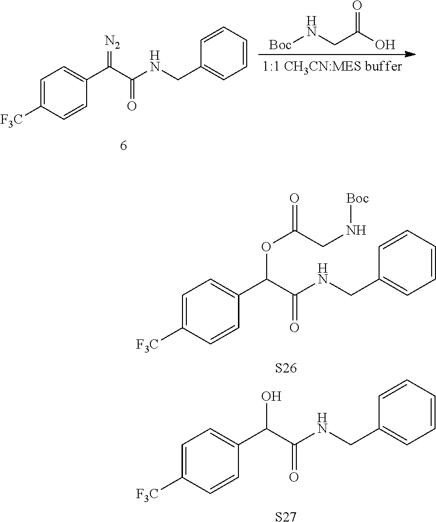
C1=C([F3C])C=CC(C(C(NCC2=CC=CC=C2)=O)=[N2])=C1.[Boc]NCC(O)=O.C1=C([F3C])C=CC(C(C(NCC2=CC=CC=C2)=O)O)=C1.[S27].C1=C([F3C])C=CC(C(C(NCC2=CC=CC=C2)=O)OC(=O)CN[Boc])=C1.[S26]
